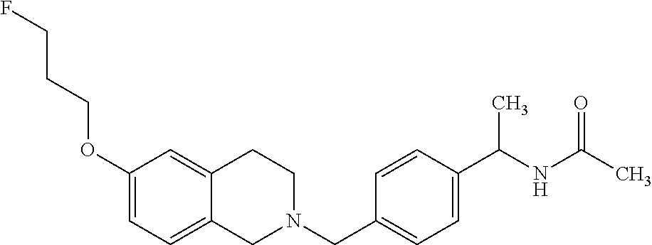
C1(OCCCF)=CC=C2C(=C1)CCN(CC1=CC=C(C(NC(C)=O)C)C=C1)C2
